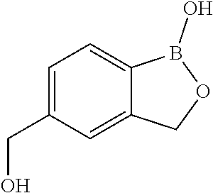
C1=C(CO)C=C2C(=C1)B(O)OC2
